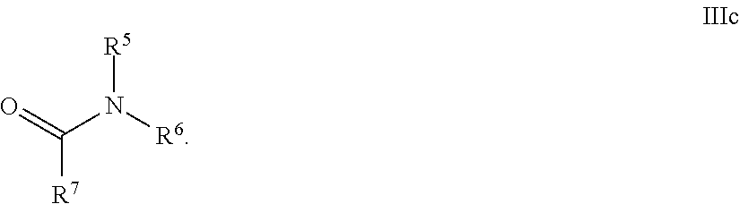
O=C(N([R6])[R5])[R7]
